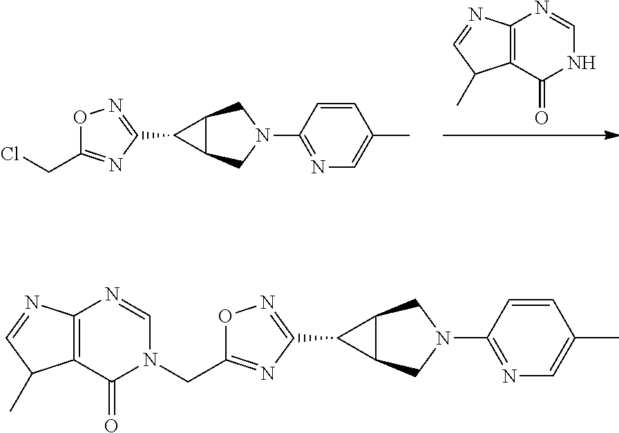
C12=C(C(=O)NC=N1)C(C)C=N2.N1(C2=NC=C(C)C=C2)CC2C(C1)C2C1=NOC(CCl)=N1.C12=C(C(=O)N(CC3=NC(C4C5CN(C6=NC=C(C)C=C6)CC54)=NO3)C=N1)C(C)C=N2
